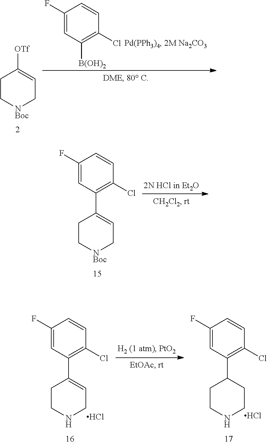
C1C[NBoc]CC=C1[OTf].C1(F)=CC([B(OH)2])=C(Cl)C=C1.C1C[NBoc]CC=C1C1=C(Cl)C=CC(F)=C1.C1CNCC=C1C1=C(Cl)C=CC(F)=C1.Cl.C1CNCCC1C1=C(Cl)C=CC(F)=C1.Cl
